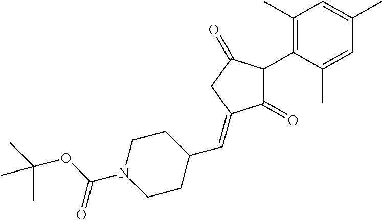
C1(=O)C(C2=C(C)C=C(C)C=C2C)C(=O)CC1=CC1CCN(C(OC(C)(C)C)=O)CC1
